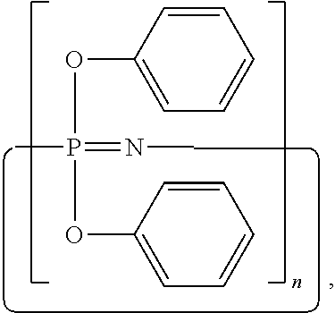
O(P(OC1=CC=CC=C1)(=NC)C)C1=CC=CC=C1
